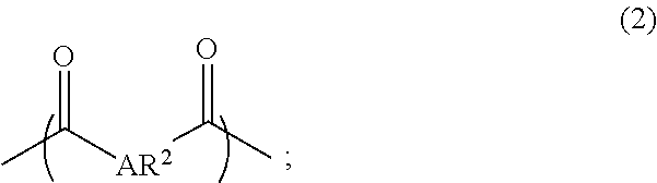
CC([AR2]C(C)=O)=O
